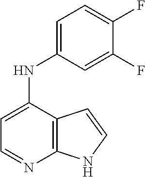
C1=C(NC2=CC=C(F)C(F)=C2)C2=C(N=C1)NC=C2
